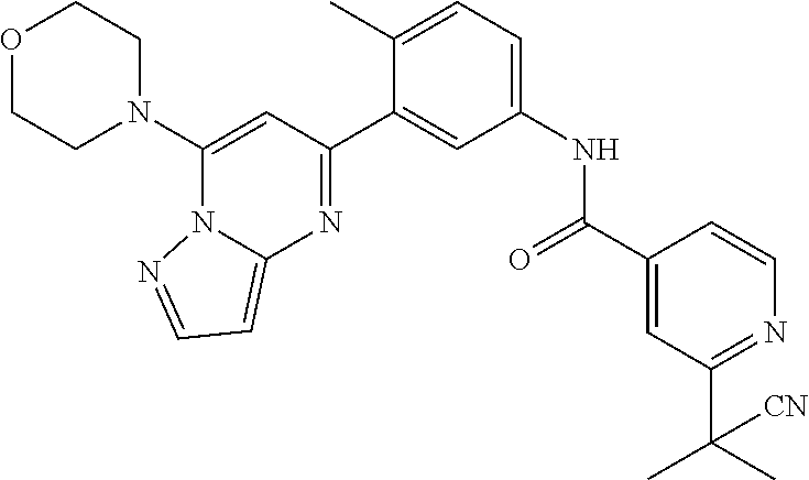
C1(N2CCOCC2)=CC(C2=CC(NC(C3=CC(C(C)(C)[CN])=NC=C3)=O)=CC=C2C)=NC2=CC=NN12
